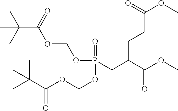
O(P(CC(C(OC)=O)CCC(OC)=O)(=O)OCOC(C(C)(C)C)=O)COC(C(C)(C)C)=O
